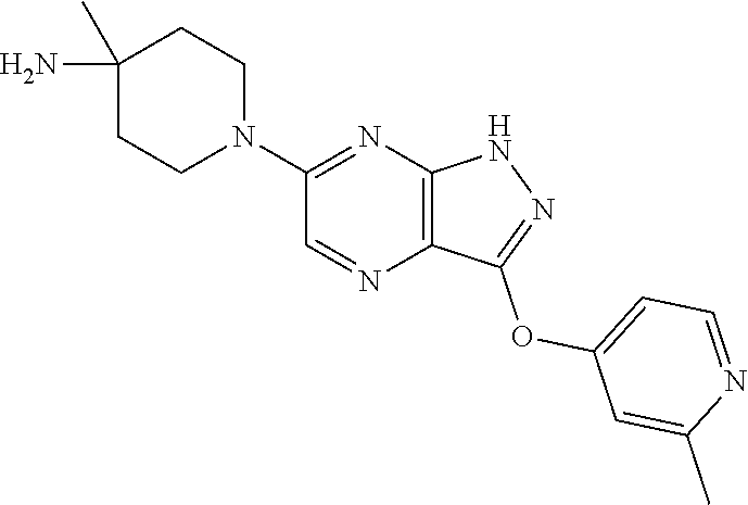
C1(C)(N)CCN(C2=NC3=C(N=C2)C(OC2=CC=NC(C)=C2)=NN3)CC1
